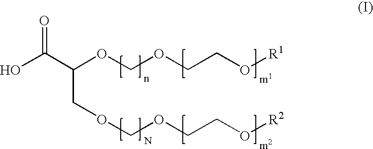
OC(C(OCOCCO[R1])COCOCCO[R2])=O
